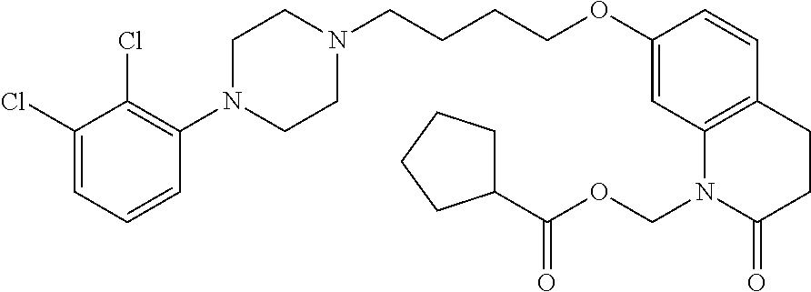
C1=C(Cl)C(Cl)=C(N2CCN(CCCCOC3=CC4=C(C=C3)CCC(=O)N4COC(C3CCCC3)=O)CC2)C=C1
